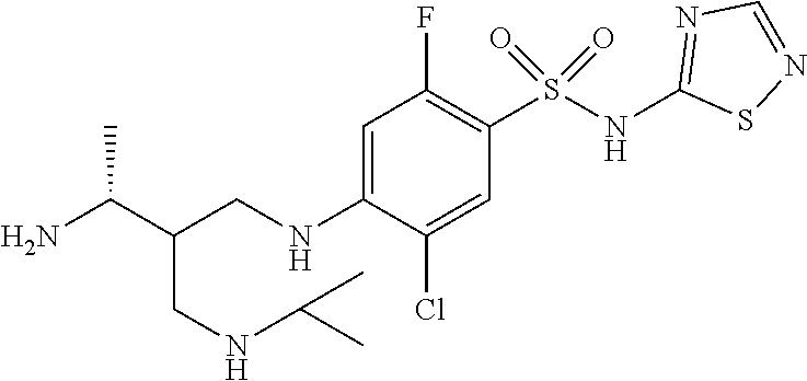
C1=C(NCC(C(N)C)CNC(C)C)C(Cl)=CC(S(NC2=NC=NS2)(=O)=O)=C1F
